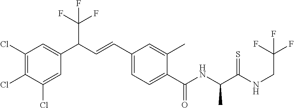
C1(Cl)=C(Cl)C=C(C(C=CC2=CC=C(C(NC(C(NCC(F)(F)F)=S)C)=O)C(C)=C2)C(F)(F)F)C=C1Cl
